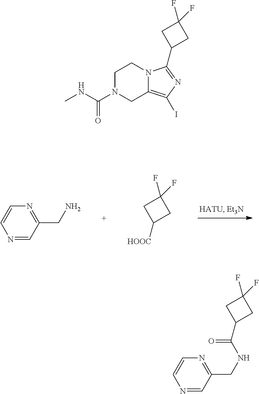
N1=CC(CN)=NC=C1.[HOOC]C1CC(F)(F)C1.C1N(C(NC)=O)CC2=C(I)N=C(C3CC(F)(F)C3)N2C1.C(C1CC(F)(F)C1)(=O)NCC1=NC=CN=C1
